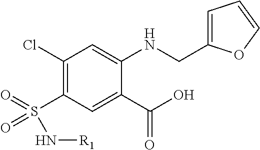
C1(Cl)=C(S(N[R1])(=O)=O)C=C(C(O)=O)C(NCC2=CC=CO2)=C1
